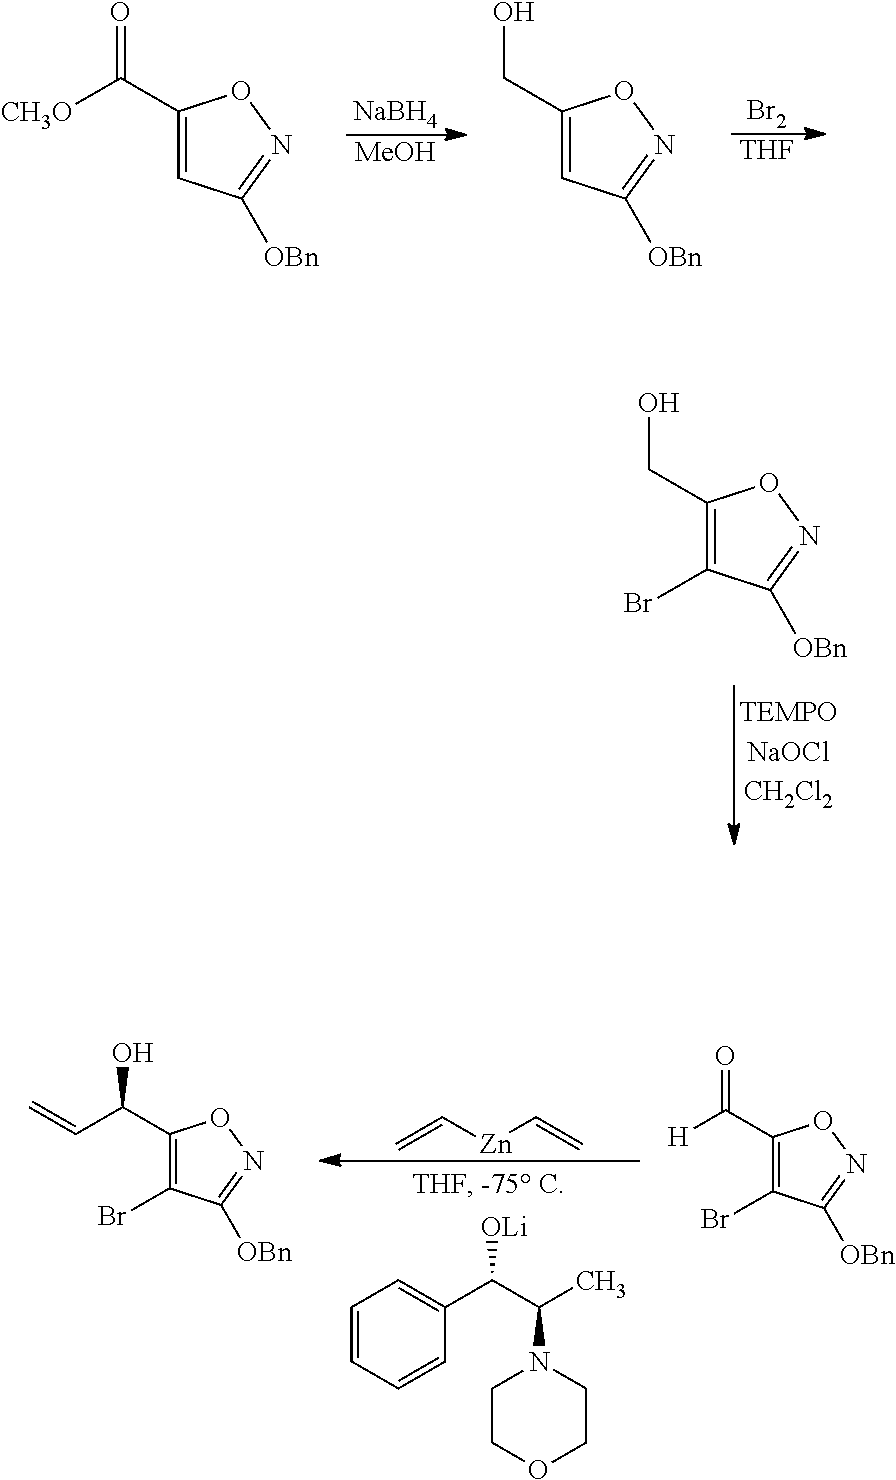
[NaBH4].[MeOH].[Br2].[THF].C1(C(=O)[CH3O])=CC([OBn])=NO1.C1(CO)=CC([OBn])=NO1.C1(CO)=C(Br)C([OBn])=NO1.C1=CC=CC(C(C(C)N2CCOCC2)[OLi])=C1.C=C[Zn]C=C.C1(C(C=C)O)=C(Br)C([OBn])=NO1.C1(C([H])=O)=C(Br)C([OBn])=NO1
